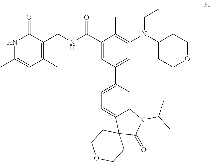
N(CC)(C1=C(C)C(C(NCC2=C(C)C=C(C)NC2=O)=O)=CC(C2=CC=C3C(=C2)N(C(C)C)C(=O)C32CCOCC2)=C1)C1CCOCC1
